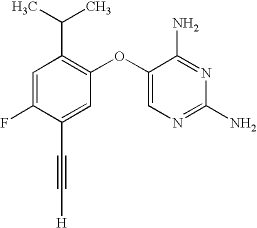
C1=C(F)C(C#C[H])=CC(OC2=CN=C(N)N=C2N)=C1C(C)C
